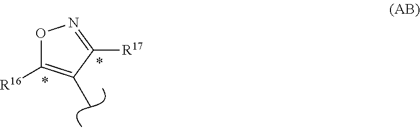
O1C([R16])=C(C)C([R17])=N1
